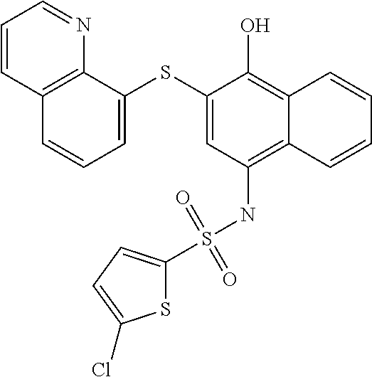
C1=C(SC2=CC=CC3=C2N=CC=C3)C(O)=C2C(=C1NS(C1=CC=C(Cl)S1)(=O)=O)C=CC=C2
